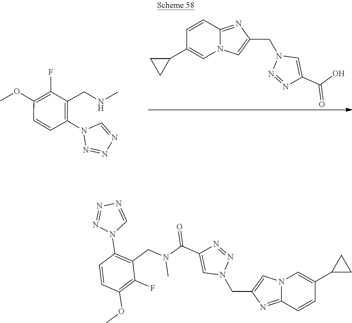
N12C(=NC(CN3N=NC(C(=O)O)=C3)=C1)C=CC(C1CC1)=C2.C1(N2C=NN=N2)=C(CNC)C(F)=C(OC)C=C1.N12C(=NC(CN3N=NC(C(=O)N(CC4=C(N5C=NN=N5)C=CC(OC)=C4F)C)=C3)=C1)C=CC(C1CC1)=C2
